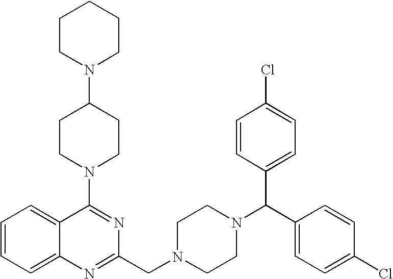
C1=CC=C2C(=C1)C(N1CCC(N3CCCCC3)CC1)=NC(CN1CCN(C(C3=CC=C(Cl)C=C3)C3=CC=C(Cl)C=C3)CC1)=N2
